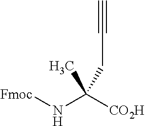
CC(N[Fmoc])([CO2H])CC#C
